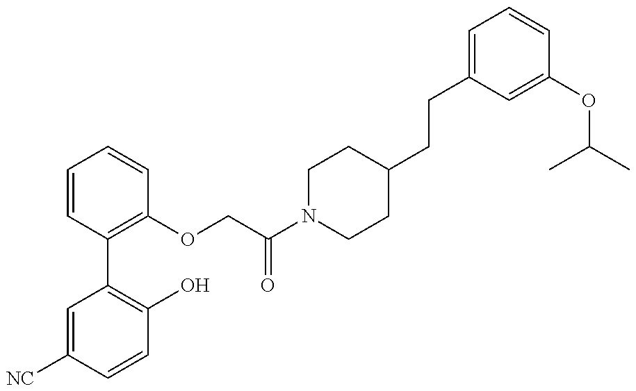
C1=C([NC])C=CC(O)=C1C1=C(OCC(N2CCC(CCC3=CC=CC(OC(C)C)=C3)CC2)=O)C=CC=C1
